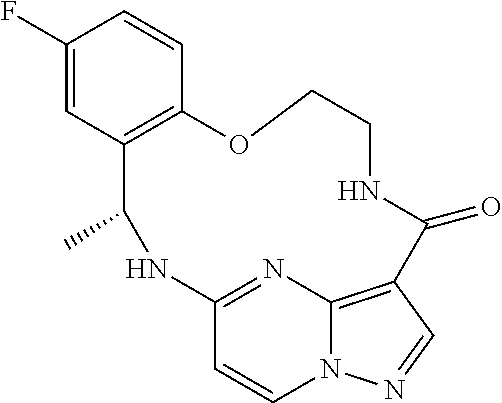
C1(F)=CC2=C(C=C1)OCCNC(=O)C1=C3N(C=CC(=N3)NC2C)N=C1
